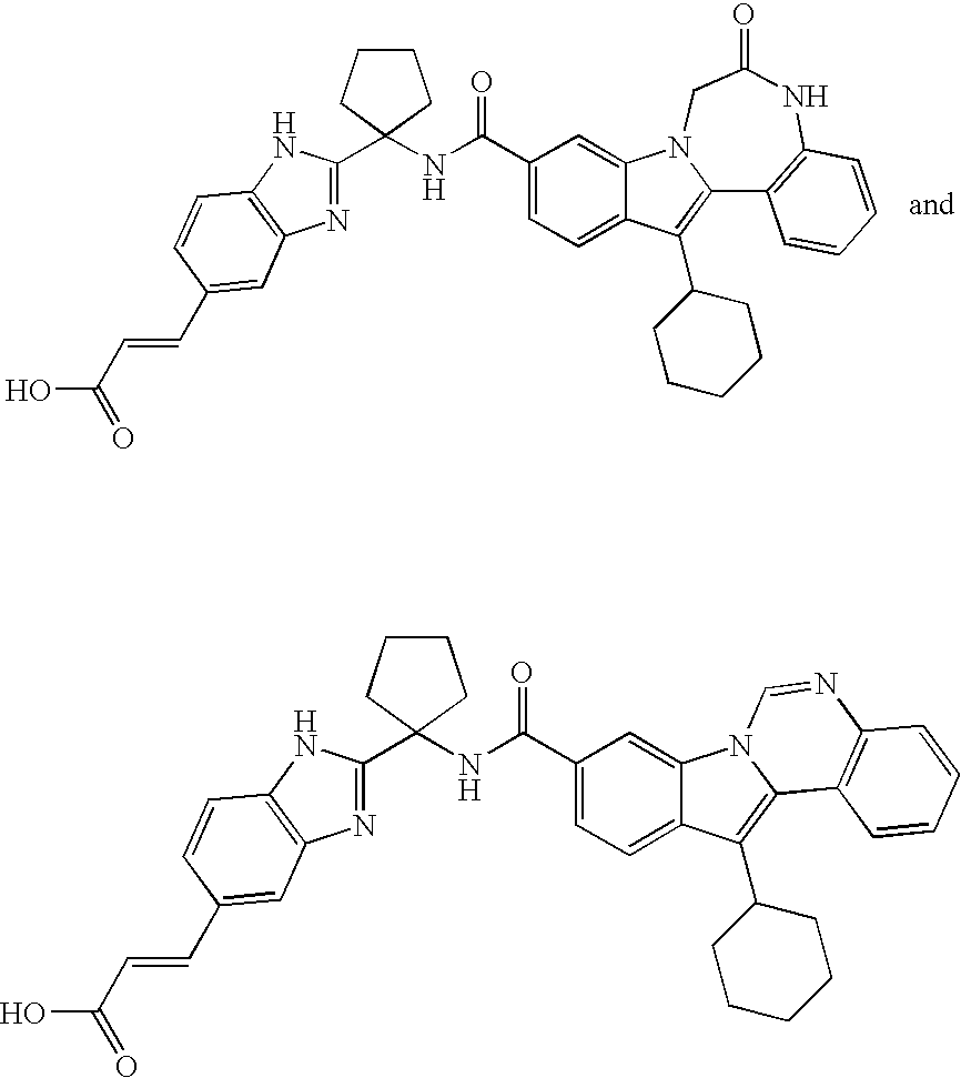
C12=CC=C(C(NC3(C4=NC5=C(N4)C=CC(C=CC(O)=O)=C5)CCCC3)=O)C=C1N1C(=C2C2CCCCC2)C2=C(NC(=O)C1)C=CC=C2.C12=CC=C(C(NC3(C4=NC5=C(N4)C=CC(C=CC(O)=O)=C5)CCCC3)=O)C=C1N1C(=C2C2CCCCC2)C2=C(N=C1)C=CC=C2
